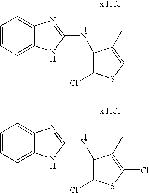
C1=CC=C2C(=C1)N=C(NC1=C(Cl)SC=C1C)N2.C1=CC=C2C(=C1)N=C(NC1=C(Cl)SC(Cl)=C1C)N2
